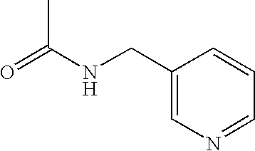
O=C(NCC1=CN=CC=C1)C
